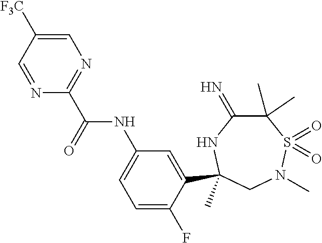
C(=O)(NC1=CC=C(F)C(C2(C)NC(=N)C(C)(C)S(=O)(=O)N(C)C2)=C1)C1=NC=C([F3C])C=N1
